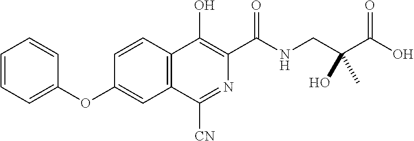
C1=CC2=C(C=C1OC1=CC=CC=C1)C([CN])=NC(C(NCC(C(O)=O)(O)C)=O)=C2O
